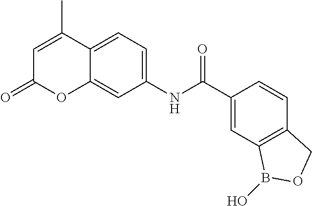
C12=CC=C(NC(C3=CC4=C(C=C3)COB4O)=O)C=C1OC(=O)C=C2C
